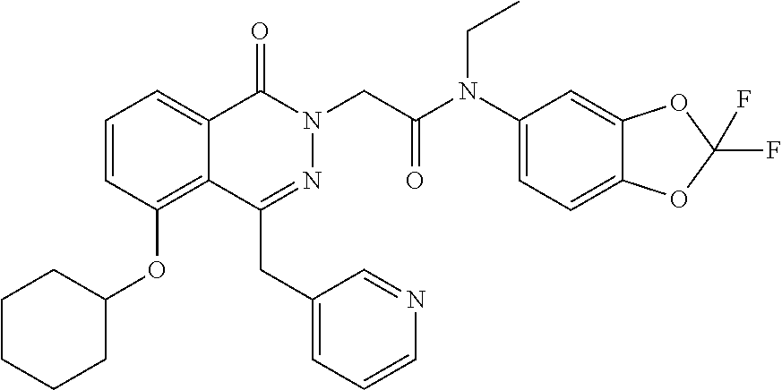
C1=CC(OC2CCCCC2)=C2C(=C1)C(=O)N(CC(=O)N(C1=CC=C3C(=C1)OC(F)(F)O3)CC)N=C2CC1=CC=CN=C1
